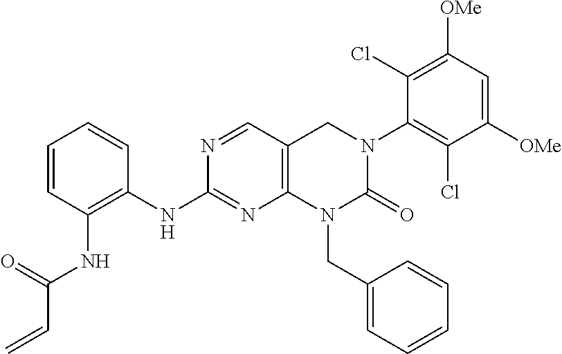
C1(NC2=C(NC(C=C)=O)C=CC=C2)=NC2=C(CN(C3=C(Cl)C([OMe])=CC([OMe])=C3Cl)C(=O)N2CC2=CC=CC=C2)C=N1
